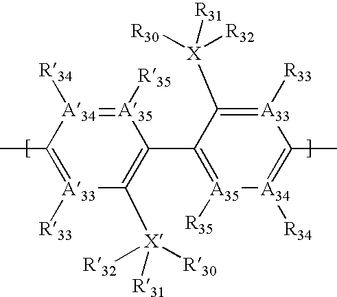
[A33]1([R33])=C(C)[A34]([R34])=[A35]([R35])C(C2=[A35]([R35])[A34]([R34])=C(C)[A33]([R33])=C2[X]([R31])([R32])[R30])=C1[X]([R31])([R30])[R32]
